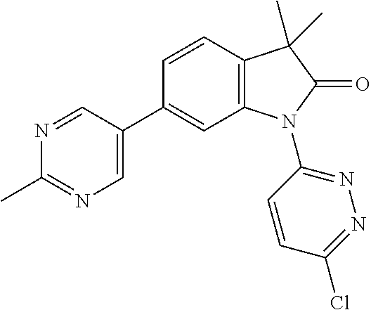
C1(C)=NC=C(C2=CC3=C(C=C2)C(C)(C)C(=O)N3C2=NN=C(Cl)C=C2)C=N1
